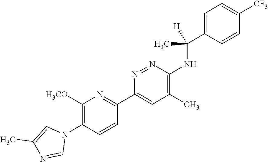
C1=C(C(NC2=C(C)C=C(C3=NC([H3CO])=C(N4C=C(C)N=C4)C=C3)N=N2)(C)[H])C=CC([CF3])=C1
